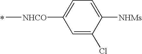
C[NHCO]C1=CC=C([NHMs])C(Cl)=C1.*
